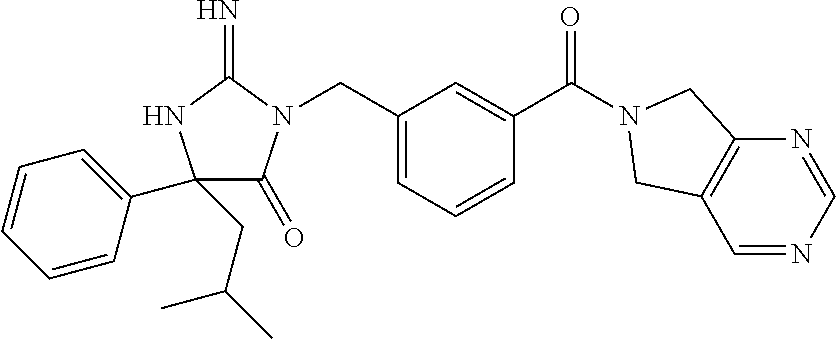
C1(CC(C)C)(C2=CC=CC=C2)C(=O)N(CC2=CC=CC(C(=O)N3CC4=C(C=NC=N4)C3)=C2)C(=N)N1
